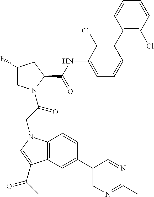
C12=C(C=C(C3=CN=C(C)N=C3)C=C1)C(C(=O)C)=CN2CC(=O)N1CC(F)CC1C(=O)NC1=CC=CC(C2=C(Cl)C=CC=C2)=C1Cl
